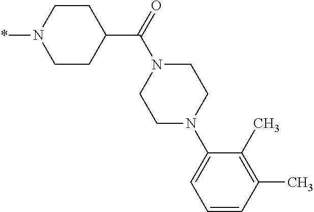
*N1CCC(C(N2CCN(C3=CC=CC(C)=C3C)CC2)=O)CC1
